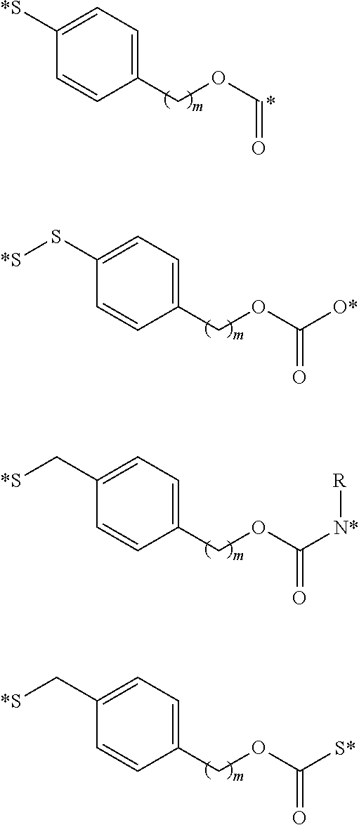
C1(COC=O)=CC=C([*S])C=C1.C1(COC(=O)[O*])=CC=C(S[*S])C=C1.C1(COC(=O)[N*][R])=CC=C(C[*S])C=C1.C1(COC(=O)[S*])=CC=C(C[*S])C=C1
